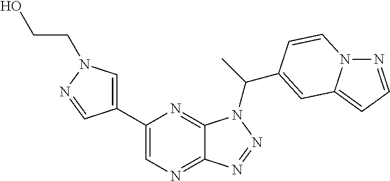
C1=C(C2=CN=C3C(=N2)N(C(C)C2=CC4=CC=NN4C=C2)N=N3)C=NN1CCO
